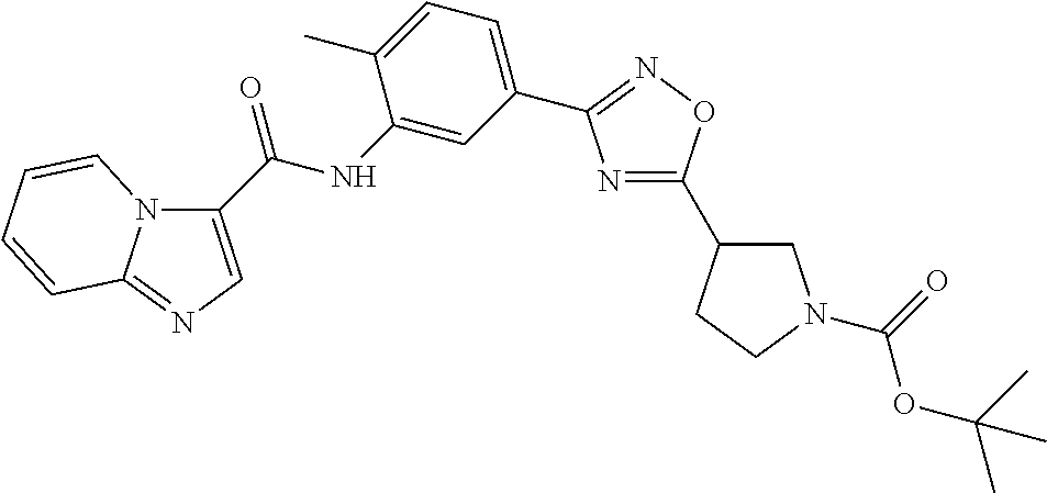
C1(C(NC2=CC(C3=NOC(C4CN(C(=O)OC(C)(C)C)CC4)=N3)=CC=C2C)=O)=CN=C2N1C=CC=C2
